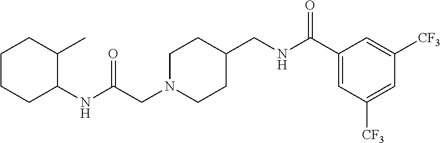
N(C(CN1CCC(CNC(C2=CC([CF3])=CC([CF3])=C2)=O)CC1)=O)C1C(C)CCCC1
